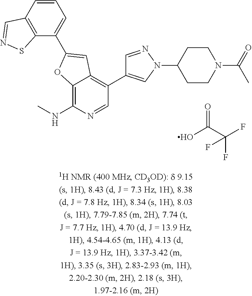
C(C(O)=O)(F)(F)F.C12=C(NC)N=CC(C3=CN(C4CCN(C(C)=O)CC4)N=C3)=C1C=C(C1=CC=CC3=C1SN=C3)O2
